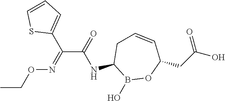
C1(NC(C(=NOCC)C2=CC=CS2)=O)B(O)OC(CC(O)=O)C=CC1
